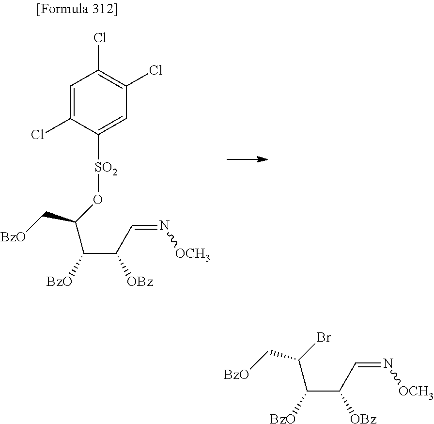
C([OBz])(C=N[OCH3])C([BzO])C(O[SO2]C1=CC(Cl)=C(Cl)C=C1Cl)C[BzO].C([OBz])(C=N[OCH3])C([BzO])C(Br)C[BzO]
